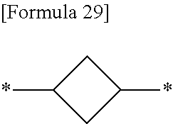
C1(*)CC(*)C1
